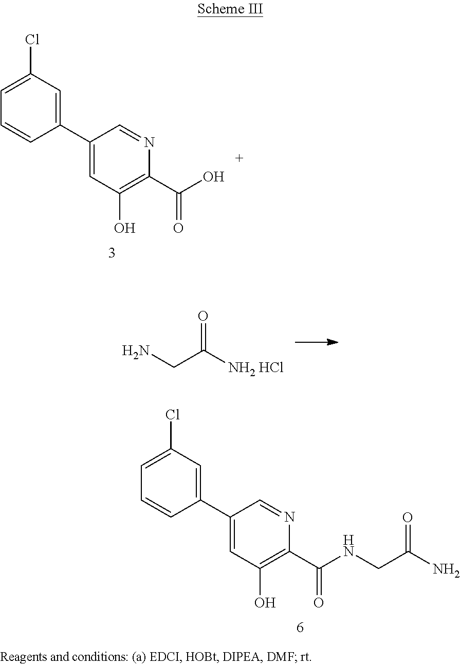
NCC([NH2 HCl])=O.C1(Cl)=CC=CC(C2=CC(O)=C(C(NCC(N)=O)=O)N=C2)=C1.C1(Cl)=CC=CC(C2=CC(O)=C(C(O)=O)N=C2)=C1
